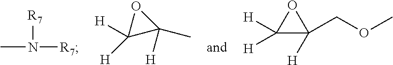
CN([R7])[R7].C1([H])([H])C(C)([H])O1.C1([H])([H])C([H])(COC)O1
